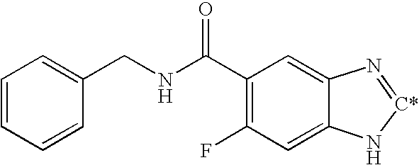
C1(C(=O)NCC2=CC=CC=C2)=C(F)C=C2C(=C1)N=[C*]N2
